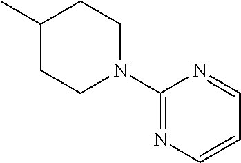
C1(C)CCN(C2=NC=CC=N2)CC1
